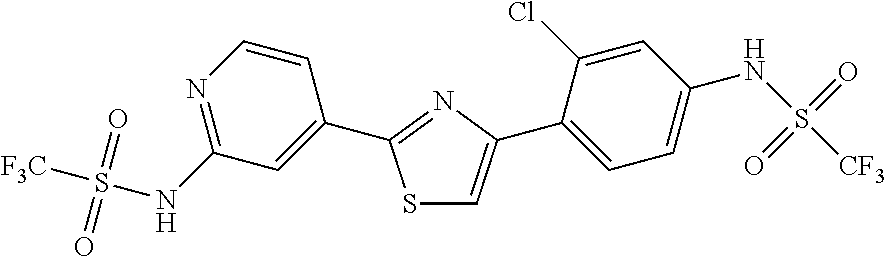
S1C=C(C2=CC=C(NS([CF3])(=O)=O)C=C2Cl)N=C1C1=CC(NS([F3C])(=O)=O)=NC=C1
